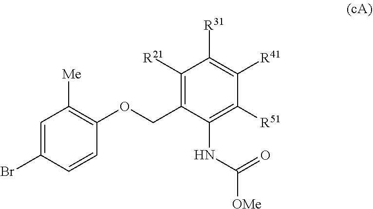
BrC1=CC([Me])=C(OCC2=C([R21])C([R31])=C([R41])C([R51])=C2NC([OMe])=O)C=C1
